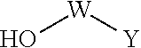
O[W][Y]
